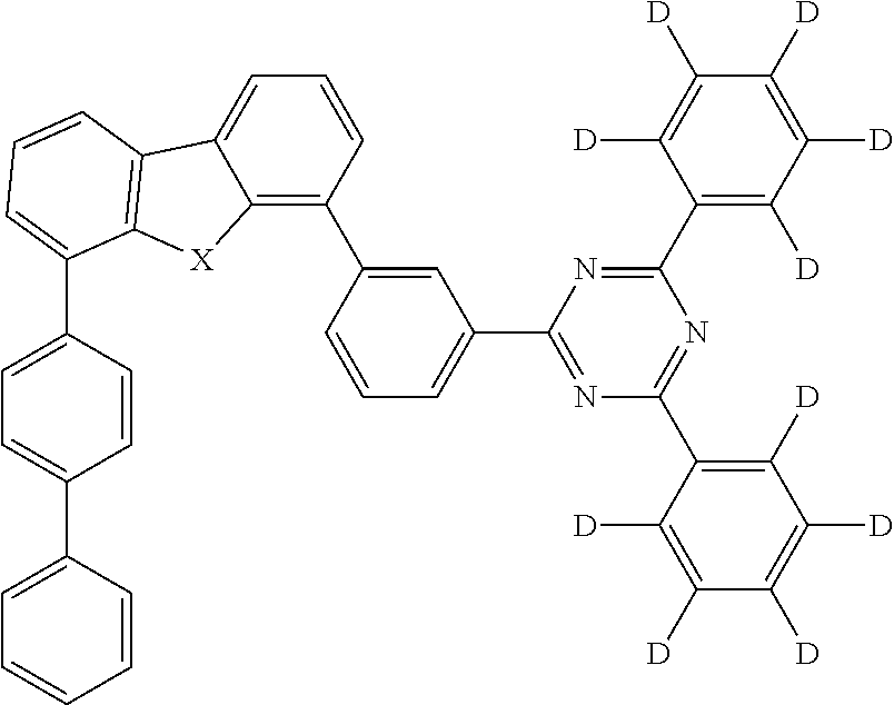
C1(C2=CC(C3=NC(C4=C([D])C([D])=C([D])C([D])=C4[D])=NC(C4=C([D])C([D])=C([D])C([D])=C4[D])=N3)=CC=C2)=C2C(=CC=C1)C1=C([X]2)C(C2=CC=C(C3=CC=CC=C3)C=C2)=CC=C1
